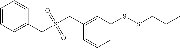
C1=CC=CC(CS(CC2=CC(SSCC(C)C)=CC=C2)(=O)=O)=C1
